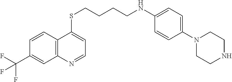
C12=C(C=CC(C(F)(F)F)=C1)C(SCCCCNC1=CC=C(N3CCNCC3)C=C1)=CC=N2
